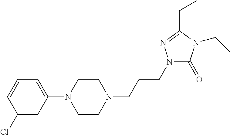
C1=C(N2CCN(CCCN3C(=O)N(CC)C(CC)=N3)CC2)C=C(Cl)C=C1
